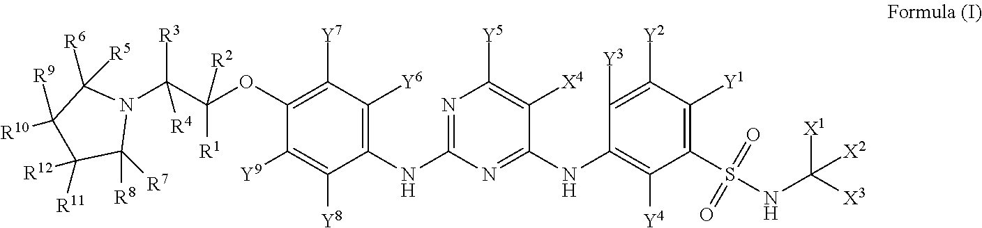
N1=C(NC2=C([Y6])C([Y7])=C(OC(C(N3C([R6])([R5])C([R10])([R9])C([R11])([R12])C3([R8])[R7])([R3])[R4])([R1])[R2])C([Y9])=C2[Y8])N=C(NC2=C([Y4])C(S(NC([X3])([X1])[X2])(=O)=O)=C([Y1])C([Y2])=C2[Y3])C([X4])=C1[Y5]
